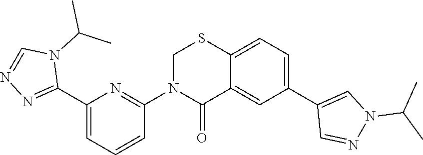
C12=CC=C(C3=CN(C(C)C)N=C3)C=C1C(=O)N(C1=NC(C3=NN=CN3C(C)C)=CC=C1)CS2
